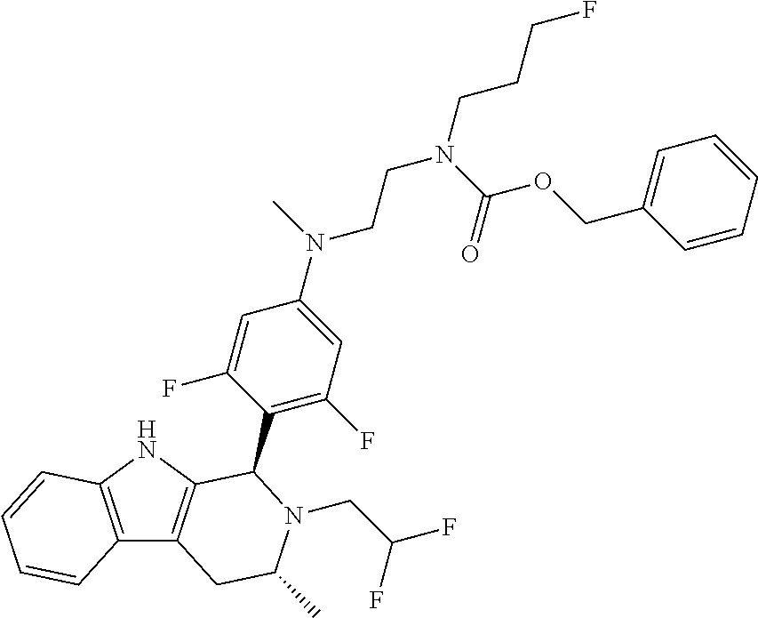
C12=C(NC3=C1CC(C)N(CC(F)F)C3C1=C(F)C=C(N(C)CCN(C(OCC3=CC=CC=C3)=O)CCCF)C=C1F)C=CC=C2
